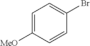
C1=C([MeO])C=CC(Br)=C1
